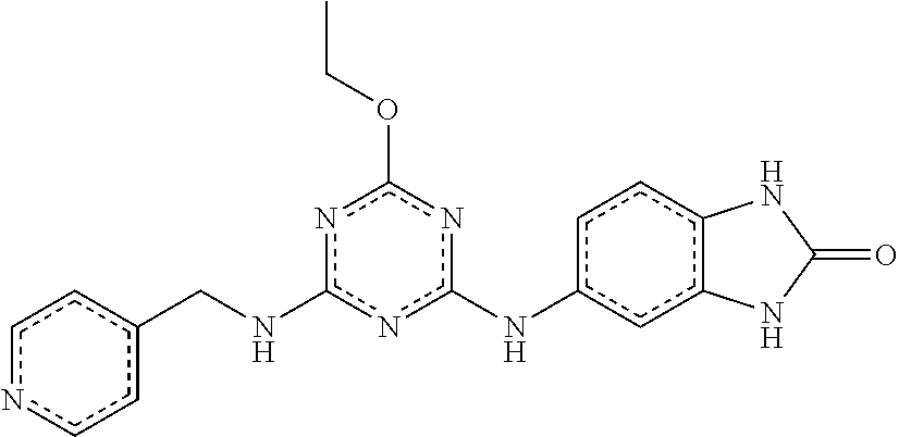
c1(CNc2nc(Nc3ccc4c(c3)NC(=O)N4)nc(OCC)n2)ccncc1
